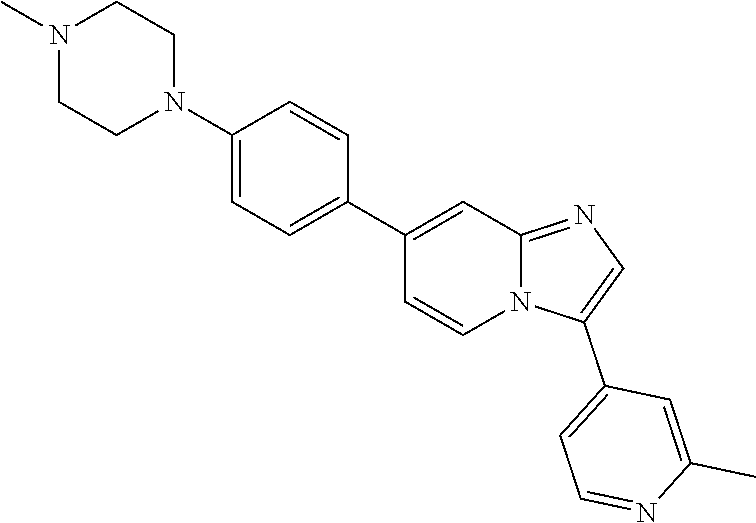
N12C(=NC=C1C1=CC=NC(C)=C1)C=C(C1=CC=C(N3CCN(C)CC3)C=C1)C=C2
